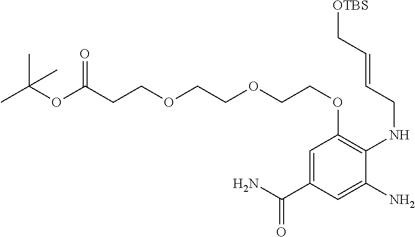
C1=C(C(N)=O)C=C(N)C(NCC=CC[OTBS])=C1OCCOCCOCCC(OC(C)(C)C)=O
